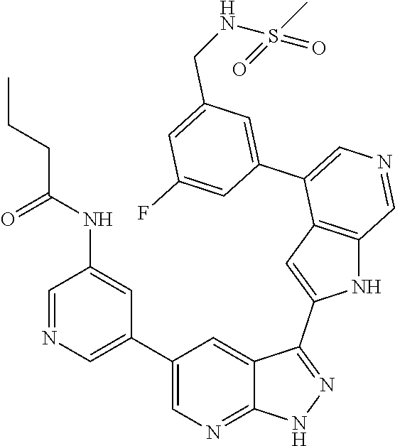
C1(C2=CN=CC(NC(=O)CCC)=C2)=CN=C2C(=C1)C(C1=CC3=C(N1)C=NC=C3C1=CC(CNS(C)(=O)=O)=CC(F)=C1)=NN2
